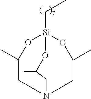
C1N2CC(C)O[Si](CC)(OC1C)OC(C)C2
